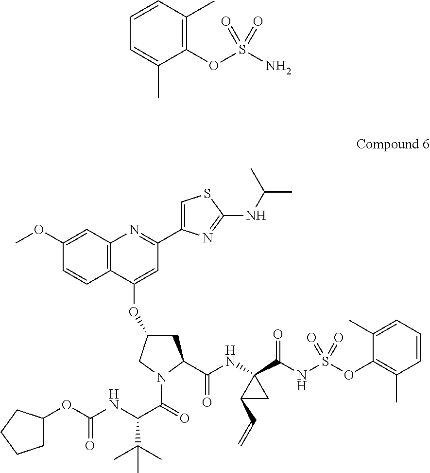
C1(OS(N)(=O)=O)=C(C)C=CC=C1C.C12=C(C(OC3CC(C(NC4(C(NS(OC5=C(C)C=CC=C5C)(=O)=O)=O)C(C=C)C4)=O)N(C(C(NC(OC4CCCC4)=O)C(C)(C)C)=O)C3)=CC(C3=CSC(NC(C)C)=N3)=N1)C=CC(OC)=C2
